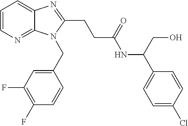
C1=CN=C2C(=C1)N=C(CCC(NC(C1=CC=C(Cl)C=C1)CO)=O)N2CC1=CC(F)=C(F)C=C1
